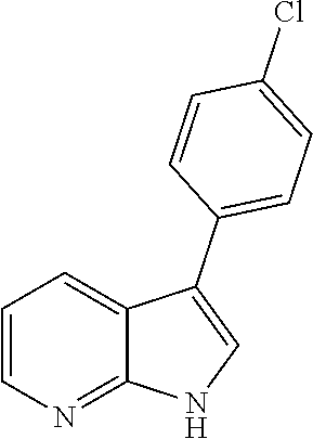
C1=CN=C2C(=C1)C(C1=CC=C(Cl)C=C1)=CN2
